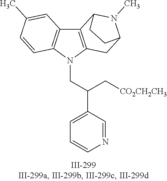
N1(CC(C2=CC=CN=C2)C[CO2CH2CH3])C2=C(C3=C1C=CC(C)=C3)C1N(C)C(C2)CC1
